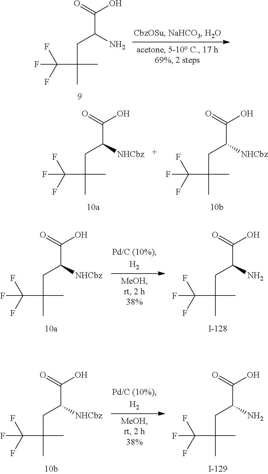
C(C(C)(CC(C(=O)O)N)C)(F)(F)F.C(C(C)(CC(C(=O)O)[NHCbz])C)(F)(F)F.C(C(C)(CC(C(=O)O)[NHCbz])C)(F)(F)F.C(C(C)(CC(C(=O)O)[NHCbz])C)(F)(F)F.C(C(C)(CC(C(=O)O)N)C)(F)(F)F.C(C(C)(CC(C(=O)O)[NHCbz])C)(F)(F)F.C(C(C)(CC(C(=O)O)N)C)(F)(F)F
